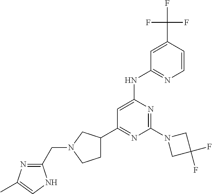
C1=C(NC2=NC=CC(C(F)(F)F)=C2)N=C(N2CC(F)(F)C2)N=C1C1CCN(CC2=NC(C)=CN2)C1
